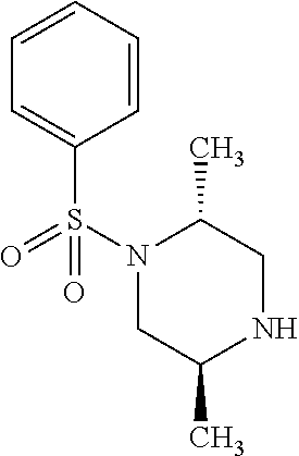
N1(S(C2=CC=CC=C2)(=O)=O)CC(C)NCC1C
